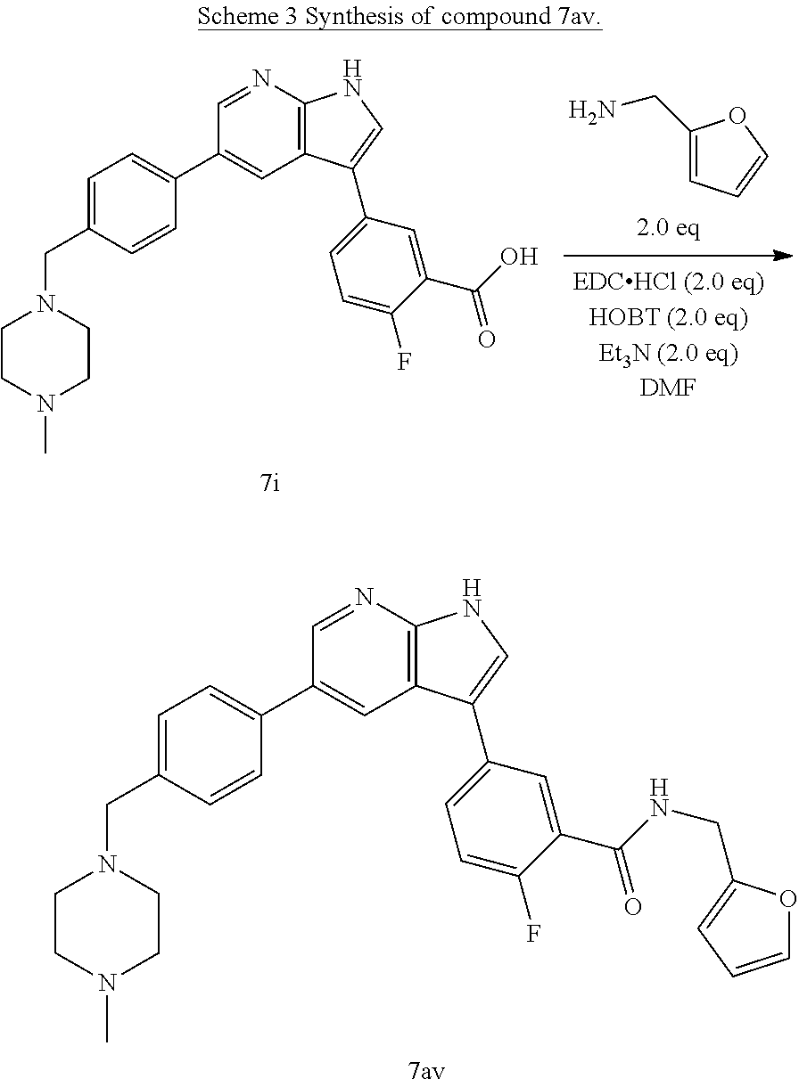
C1CN(C)CCN1CC1=CC=C(C2=CC3=C(N=C2)NC=C3C2=CC=C(F)C(C(NCC3=CC=CO3)=O)=C2)C=C1.C1(CN)=CC=CO1.C1CN(C)CCN1CC1=CC=C(C2=CC3=C(N=C2)NC=C3C2=CC=C(F)C(C(O)=O)=C2)C=C1
